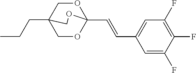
C(CC)C12COC(C=CC3=CC(F)=C(F)C(F)=C3)(OC1)OC2
